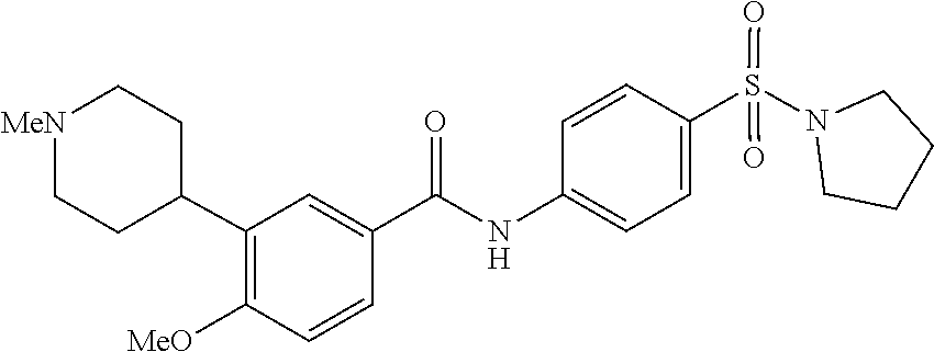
C1CN(S(=O)(C2=CC=C(NC(C3=CC(C4CC[MeN]CC4)=C([MeO])C=C3)=O)C=C2)=O)CC1
